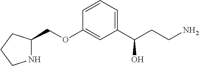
N1C(COC2=CC(C(CCN)O)=CC=C2)CCC1
